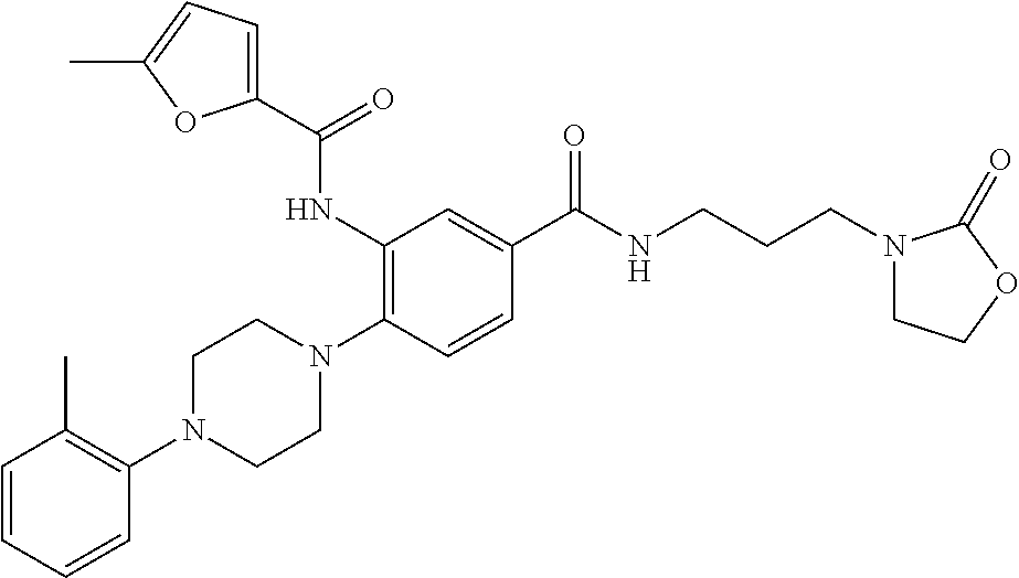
C1=CC=CC(N2CCN(C3=C(NC(C4=CC=C(C)O4)=O)C=C(C(NCCCN4CCOC4=O)=O)C=C3)CC2)=C1C
